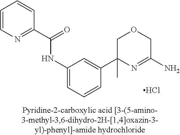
C1(C(=O)NC2=CC=CC(C3(C)N=C(N)COC3)=C2)=NC=CC=C1.Cl
